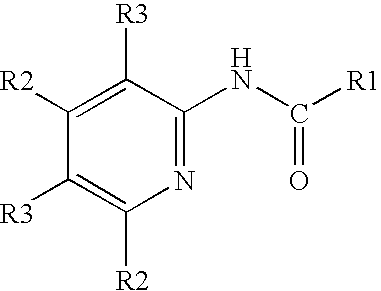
C1([R2])=C([R3])C(NC([R1])=O)=NC([R2])=C1[R3]
